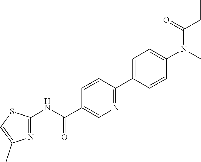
C1=C(C2=NC=C(C(=O)NC3=NC(C)=CS3)C=C2)C=CC(N(C)C(CC)=O)=C1
